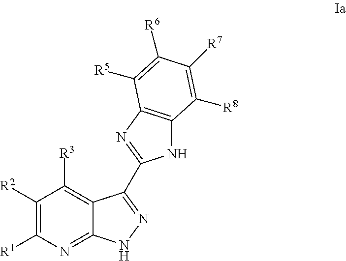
C1([R2])=C([R1])N=C2C(=C1[R3])C(C1=NC3=C(N1)C([R8])=C([R7])C([R6])=C3[R5])=NN2
